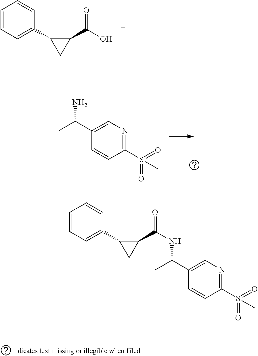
C1=CC=C(C2CC2C(=O)O)C=C1.C1(C(N)C)=CN=C(S(=O)(=O)C)C=C1.C1(C(C)NC(C2C(C3=CC=CC=C3)C2)=O)=CN=C(S(=O)(C)=O)C=C1
